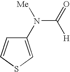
C1(N(C([H])=O)[Me])=CSC=C1
